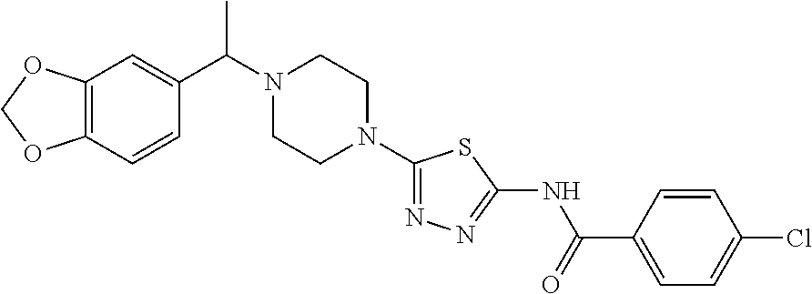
C12=C(C=CC(C(N3CCN(C4=NN=C(NC(C5=CC=C(Cl)C=C5)=O)S4)CC3)C)=C1)OCO2
